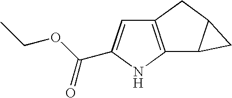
C12=C(NC(C(OCC)=O)=C1)C1C(C2)C1
